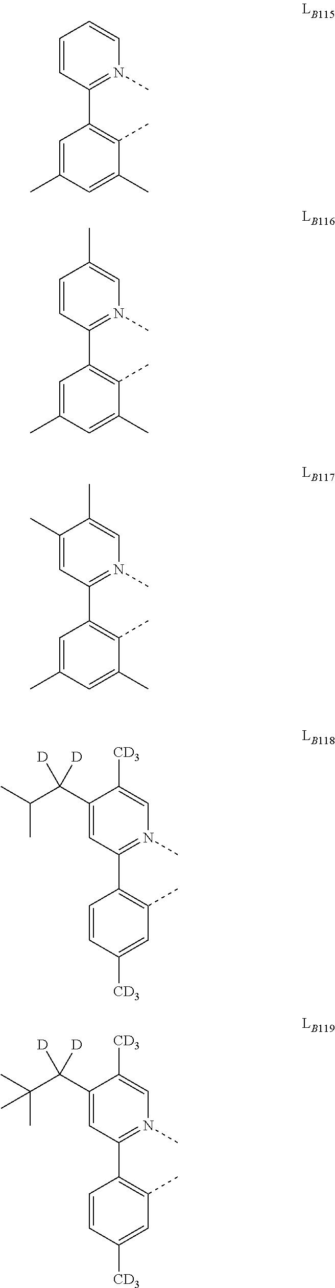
C1(C2=C(C)C(C)=CC(C)=C2)=N(C)C=CC=C1.C1(C2=C(C)C(C)=CC(C)=C2)=N(C)C=C(C)C=C1.C1(C2=C(C)C(C)=CC(C)=C2)=N(C)C=C(C)C(C)=C1.C1(C2=C(C)C=C([CD3])C=C2)=N(C)C=C([CD3])C(C(C(C)C)([D])[D])=C1.C1(C2=C(C)C=C([CD3])C=C2)=N(C)C=C([CD3])C(C(C(C)(C)C)([D])[D])=C1
